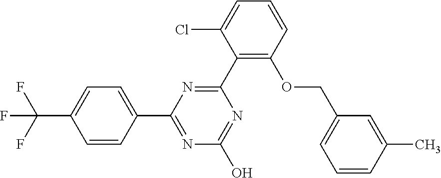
N1=C(O)N=C(C2=CC=C(C(F)(F)F)C=C2)N=C1C1=C(OCC2=CC=CC(C)=C2)C=CC=C1Cl
